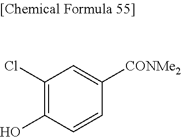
C1(Cl)=C(O)C=CC([CONMe2])=C1
